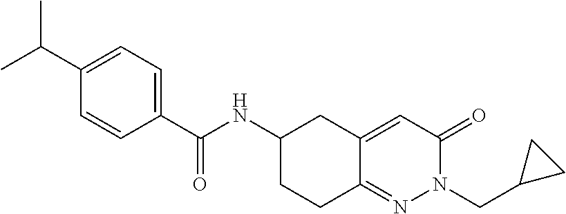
C1(C(C)C)=CC=C(C(NC2CCC3=NN(CC4CC4)C(=O)C=C3C2)=O)C=C1
